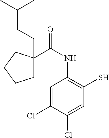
C1C(C(NC2=C(S)C=C(Cl)C(Cl)=C2)=O)(CCC(C)C)CCC1
